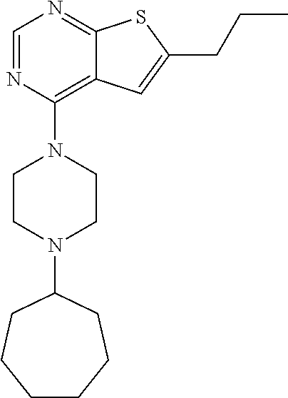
C1=NC(N2CCN(C3CCCCCC3)CC2)=C2C(=N1)SC(CCC)=C2
